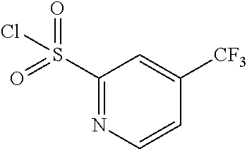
C1(S(=O)(=O)Cl)=NC=CC([CF3])=C1
